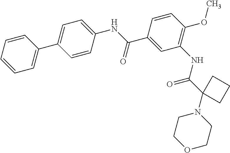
C1=CC=CC=C1C1=CC=C(NC(C2=CC(NC(C3(N4CCOCC4)CCC3)=O)=C(OC)C=C2)=O)C=C1
